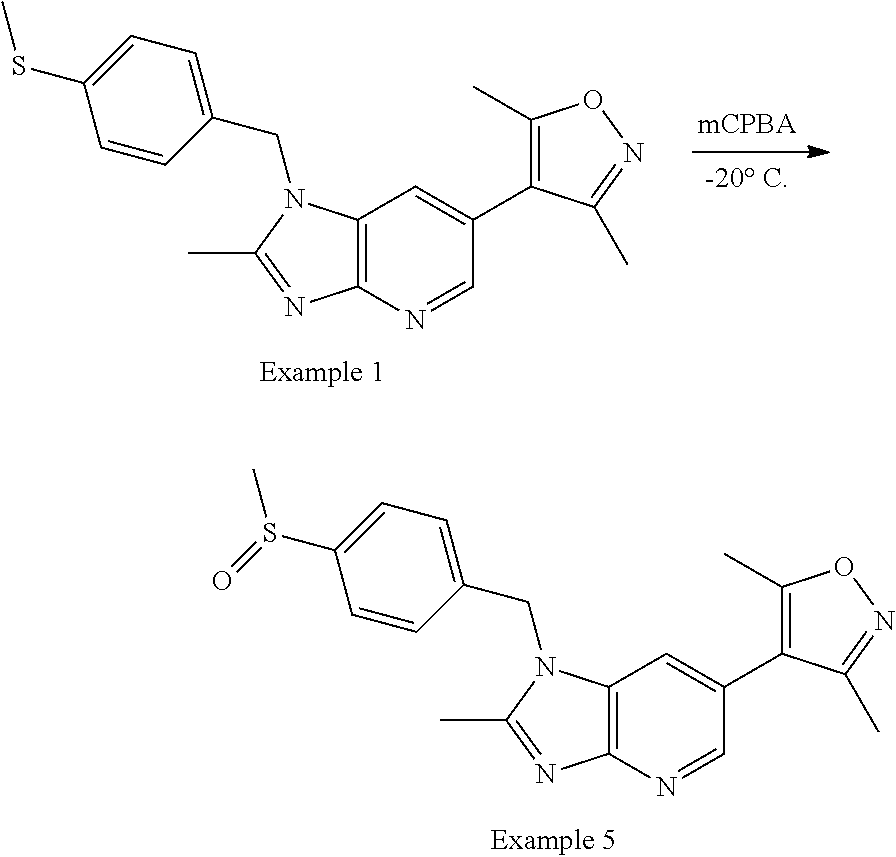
C12=C(N=CC(C3=C(C)ON=C3C)=C1)N=C(C)N2CC1=CC=C(SC)C=C1.C12=C(N=CC(C3=C(C)ON=C3C)=C1)N=C(C)N2CC1=CC=C(S(C)=O)C=C1
